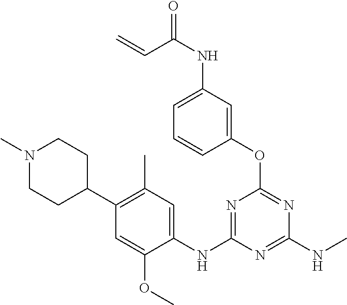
C1(OC2=NC(NC)=NC(NC3=CC(C)=C(C4CCN(C)CC4)C=C3OC)=N2)=CC(NC(=O)C=C)=CC=C1
